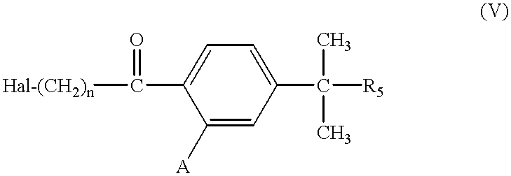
C1([A])=CC(C(C)(C)[R5])=CC=C1C([Hal-(CH2)n])=O
